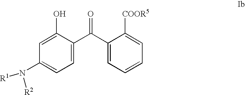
C1=C(C(=O)C2=CC=CC=C2[COOR5])C(O)=CC(N([R1])[R2])=C1
